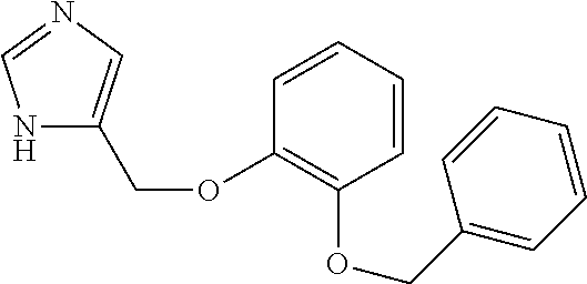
N1C(COC2=C(OCC3=CC=CC=C3)C=CC=C2)=CN=C1
